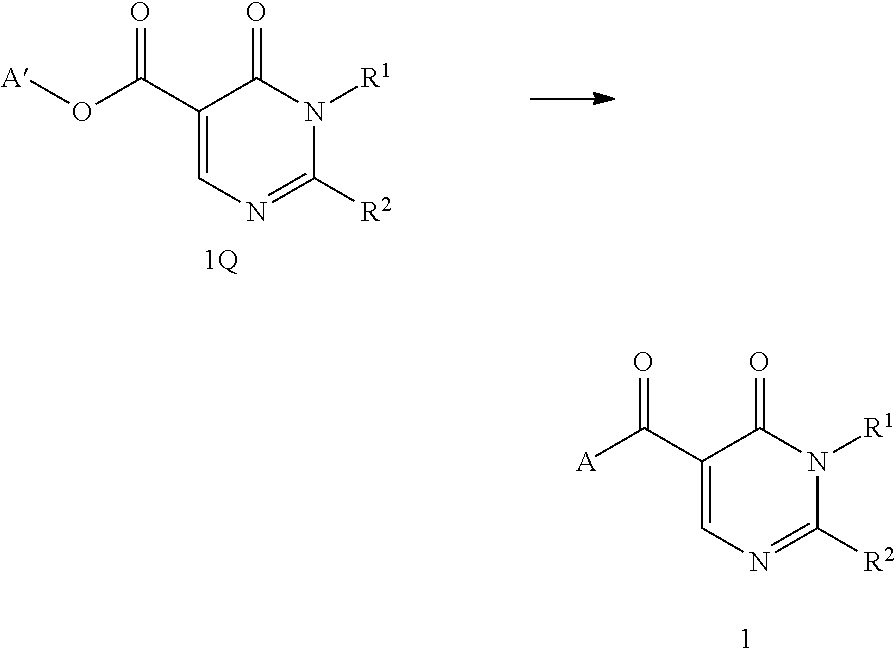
O(C(C1=CN=C([R2])N([R1])C1=O)=O)[A].[A]C(C1=CN=C([R2])N([R1])C1=O)=O
